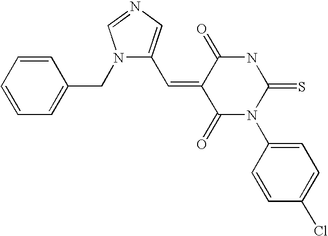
N1(CC2=CC=CC=C2)C(C=C2C(=O)N(C3=CC=C(Cl)C=C3)C(=S)NC2=O)=CN=C1
